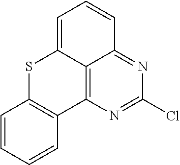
S1C2=C(C3=C4C1=CC=CC4=NC(Cl)=N3)C=CC=C2
